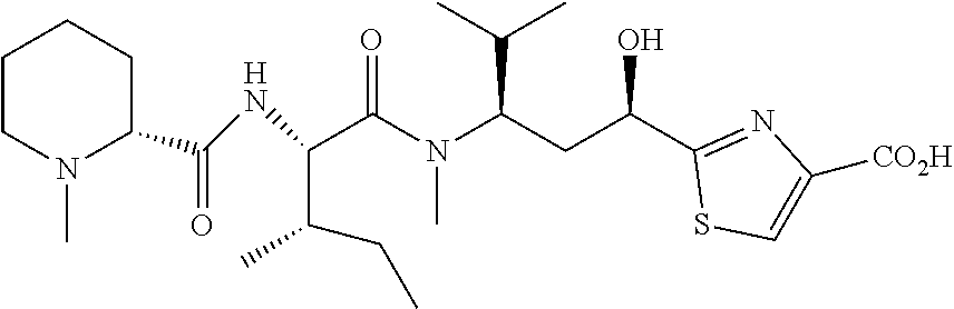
C1CN(C)C(C(=O)NC(C(N(C(CC(C2=NC([CO2H])=CS2)O)C(C)C)C)=O)C(C)CC)CC1
